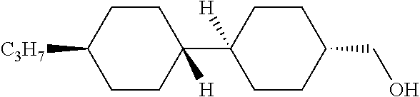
C1CC(CO)CCC1(C1([H])CCC([C3H7])CC1)[H]
